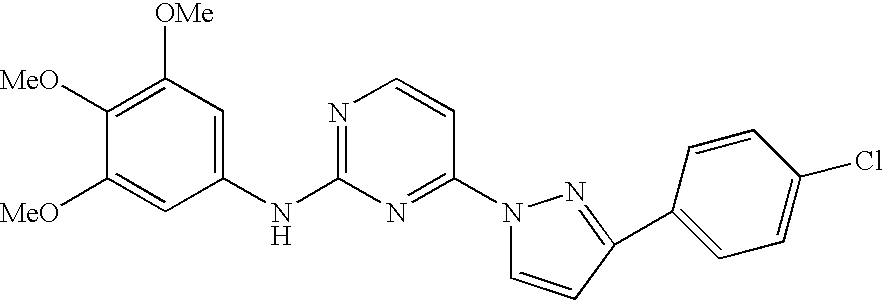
C1([MeO])=C([OMe])C=C(NC2=NC=CC(N3C=CC(C4=CC=C(Cl)C=C4)=N3)=N2)C=C1[MeO]
